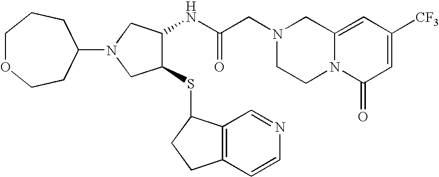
C12=CC([CF3])=CC(=O)N1CCN(CC(NC1C(SC3C4=C(CC3)C=CN=C4)CN(C3CCOCCC3)C1)=O)C2
